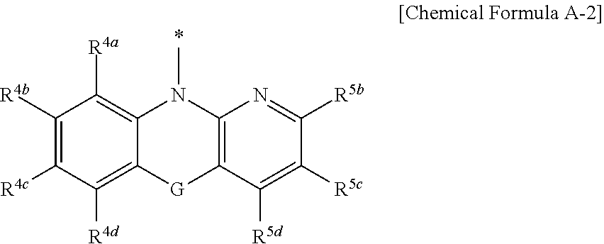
C1([R4b])=C([R4c])C([R4d])=C2C(=C1[R4a])N(C)C1=C([G]2)C([R5d])=C([R5c])C([R5b])=N1
